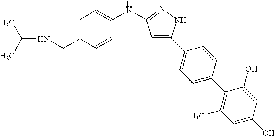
C1=C(CNC(C)C)C=CC(NC2=NNC(C3=CC=C(C4=C(C)C=C(O)C=C4O)C=C3)=C2)=C1
